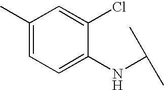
C1(C)=CC=C(NC(C)C)C(Cl)=C1
